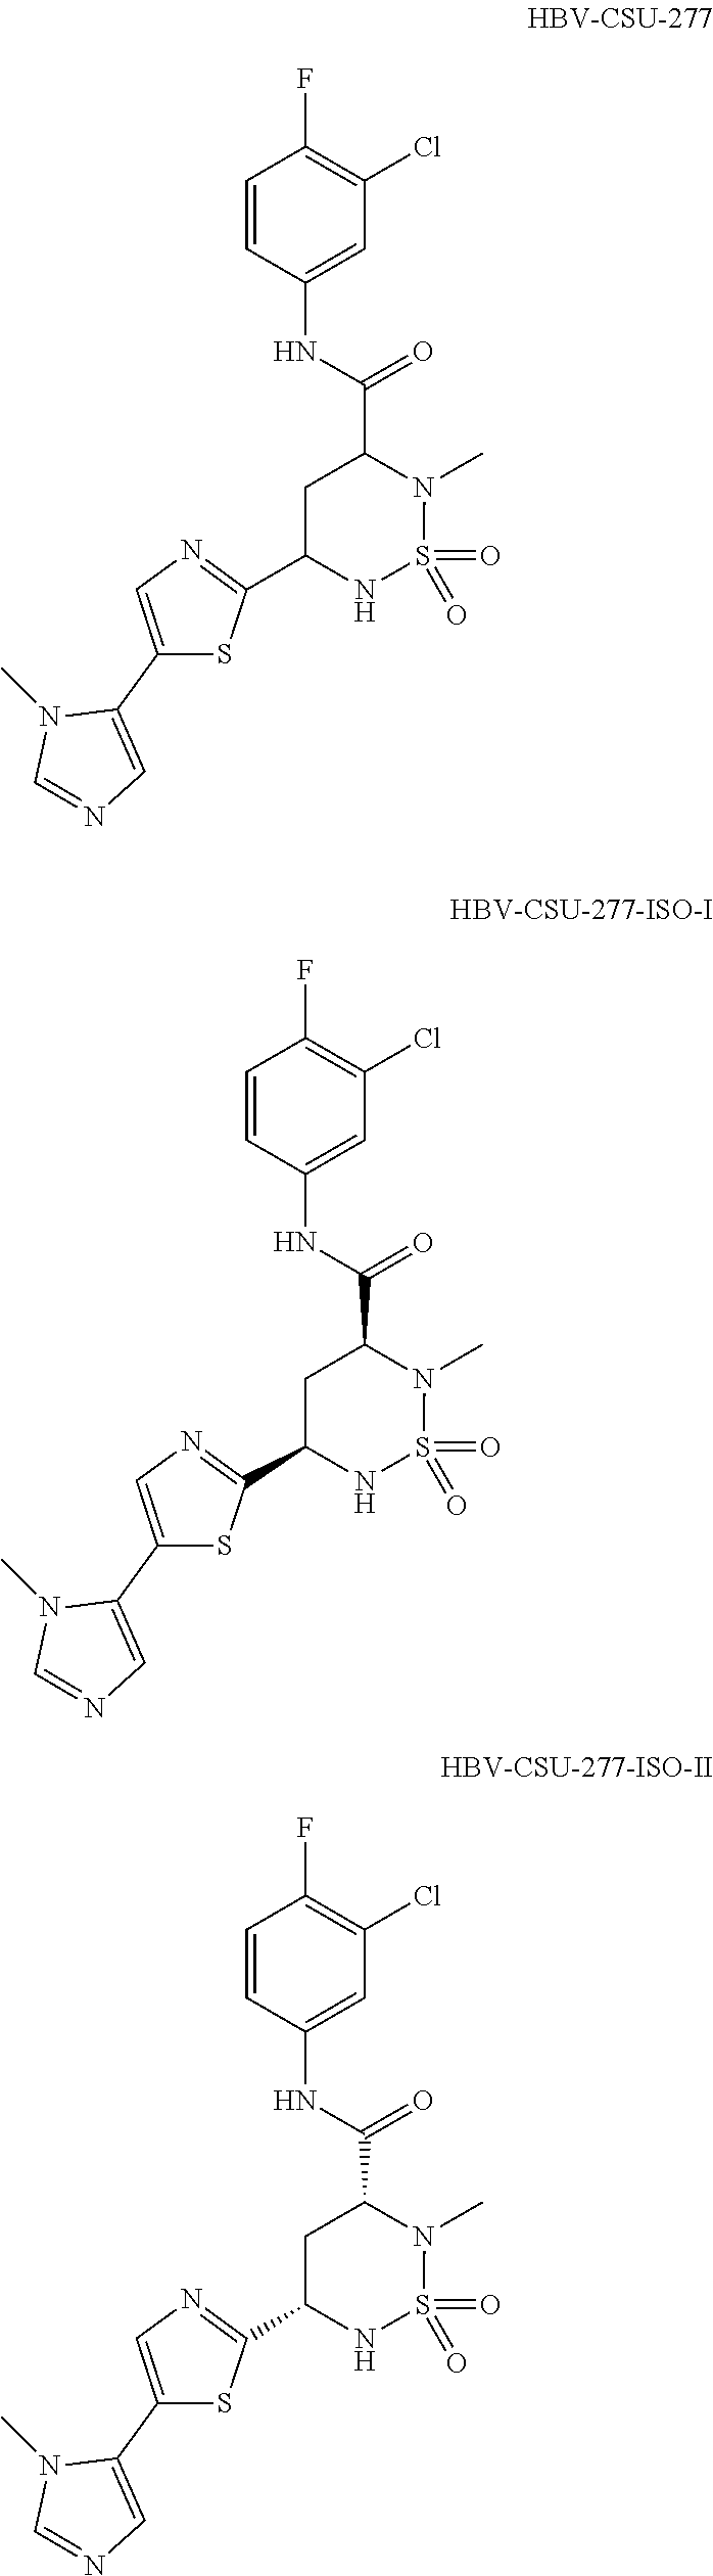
C1=CC(NC(=O)C2N(C)S(=O)(=O)NC(C3=NC=C(C4=CN=CN4C)S3)C2)=CC(Cl)=C1F.C1=CC(NC(=O)C2N(C)S(=O)(=O)NC(C3=NC=C(C4=CN=CN4C)S3)C2)=CC(Cl)=C1F.C1=CC(NC(=O)C2N(C)S(=O)(=O)NC(C3=NC=C(C4=CN=CN4C)S3)C2)=CC(Cl)=C1F
